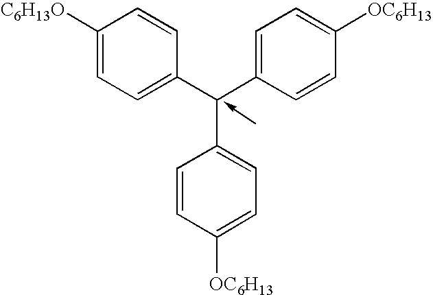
C1([C6H13O])=CC=C(C(C2=CC=C([OC6H13])C=C2)C2=CC=C([OC6H13])C=C2)C=C1
